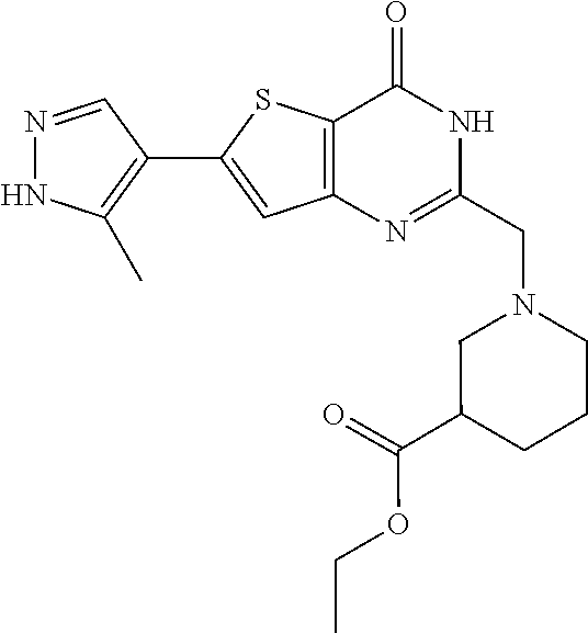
N1=CC(C2=CC3=C(S2)C(=O)NC(CN2CCCC(C(=O)OCC)C2)=N3)=C(C)N1
